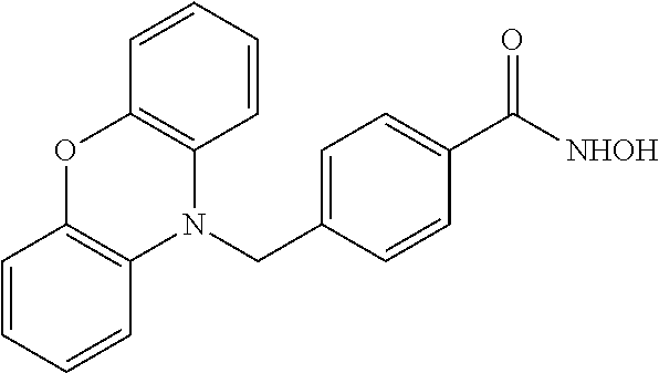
O1C2=C(N(CC3=CC=C(C(=O)[NHOH])C=C3)C3=C1C=CC=C3)C=CC=C2
